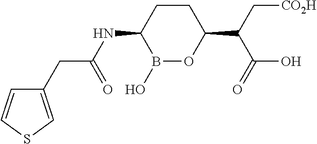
B1(O)OC(C(C(O)=O)C[CO2H])CCC1NC(CC1=CSC=C1)=O
